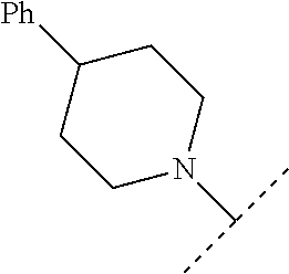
C1([Ph])CCN(C(C)C)CC1
